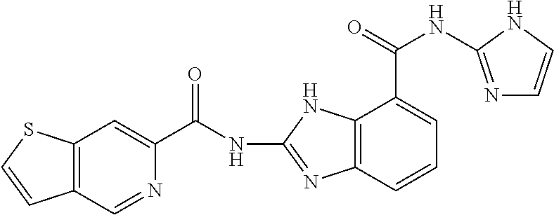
C12=C(C=C(C(NC3=NC4=C(N3)C(C(NC3=NC=CN3)=O)=CC=C4)=O)N=C1)SC=C2
